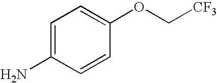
C1=C(N)C=CC(OC[CF3])=C1
